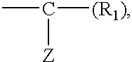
CC([Z])[(R1)]
